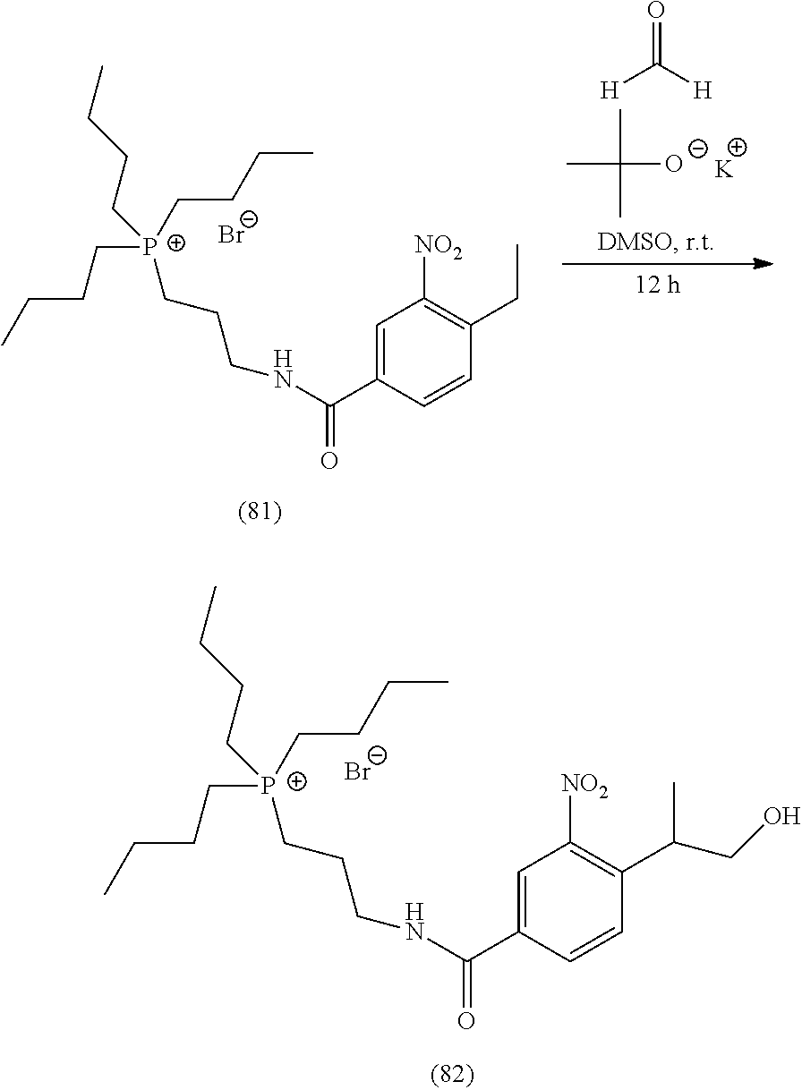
[H]C(=O)[H].CC(C)(C)[O-].[K].CCCC[P+](CCCC)(CCCC)CCCNC(=O)C1=CC([NO2])=C(CC)C=C1.[Br-].CCCC[P+](CCCC)(CCCC)CCCNC(=O)C1=CC([NO2])=C(C(C)CO)C=C1.[Br-]
